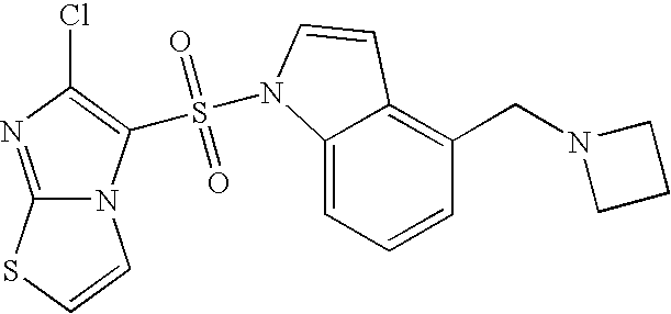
C1=CC=C2C(=C1CN1CCC1)C=CN2S(=O)(=O)C1=C(Cl)N=C2N1C=CS2
